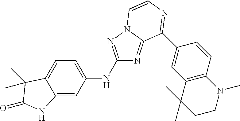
C1(NC2=NN3C(=N2)C(C2=CC4=C(C=C2)N(C)CCC4(C)C)=NC=C3)=CC=C2C(=C1)NC(=O)C2(C)C
